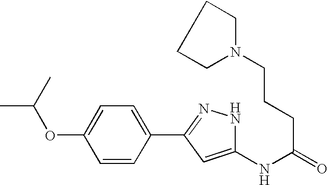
C(C(NC1=CC(C2=CC=C(OC(C)C)C=C2)=NN1)=O)CCN1CCCC1
